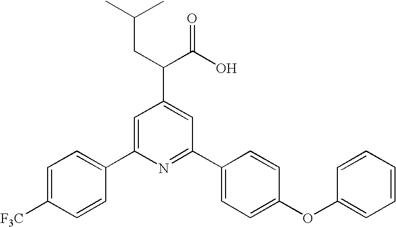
C1=C(C2=CC=C([F3C])C=C2)N=C(C2=CC=C(OC3=CC=CC=C3)C=C2)C=C1C(CC(C)C)C(O)=O
